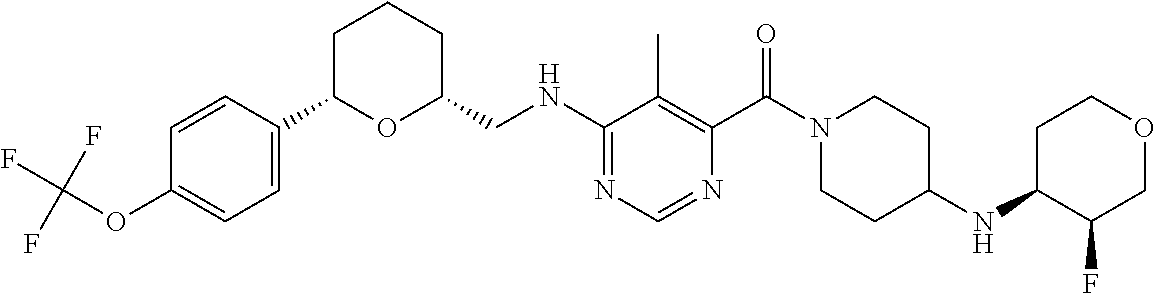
N(C1=NC=NC(C(N2CCC(NC3C(F)COCC3)CC2)=O)=C1C)CC1CCCC(C2=CC=C(OC(F)(F)F)C=C2)O1
